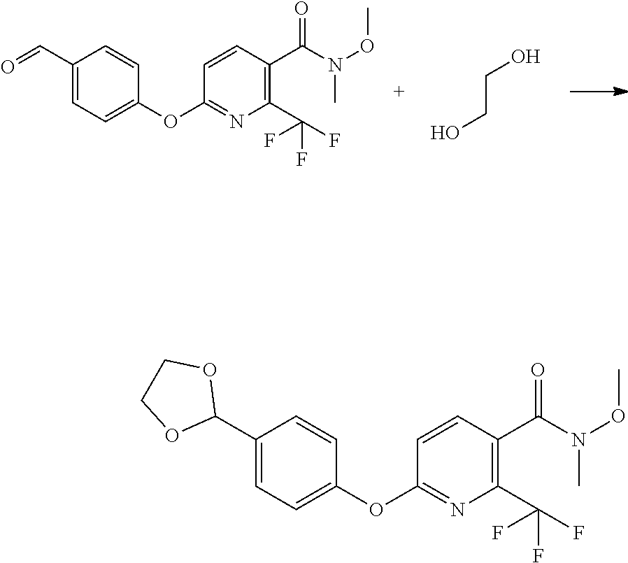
C1(C=O)=CC=C(OC2=NC(C(F)(F)F)=C(C(N(C)OC)=O)C=C2)C=C1.OCCO.C1(C2OCCO2)=CC=C(OC2=NC(C(F)(F)F)=C(C(N(C)OC)=O)C=C2)C=C1
